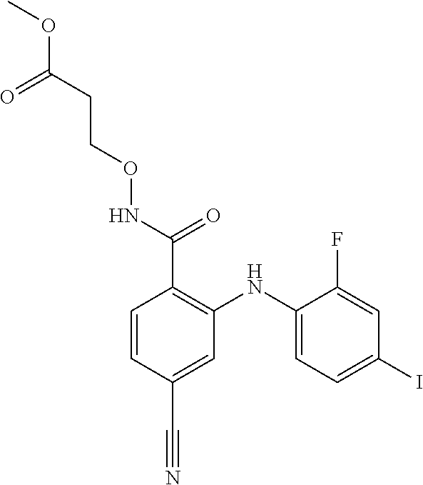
C(CONC(C1=C(NC2=CC=C(I)C=C2F)C=C(C#N)C=C1)=O)C(OC)=O
